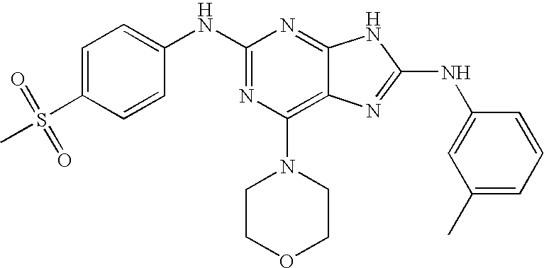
C1=C(S(C)(=O)=O)C=CC(NC2=NC(N3CCOCC3)=C3C(=N2)NC(NC2=CC(C)=CC=C2)=N3)=C1
